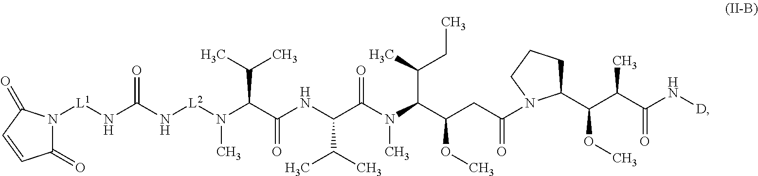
N(C)(C(C(NC(C(N(C)C(C(CC(=O)N1C(C(C(C(N[D])=O)C)OC)CCC1)OC)C(CC)C)=O)C(C)C)=O)C(C)C)[L2]NC(N[L1]N1C(=O)C=CC1=O)=O
